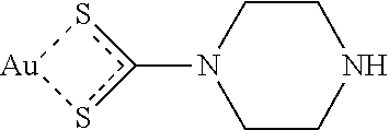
c1(N2CCNCC2)s[Au]s1
